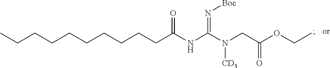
C(CCCCCCCCC(NC(N(CC(OCC)=O)[CD3])=N[Boc])=O)C
